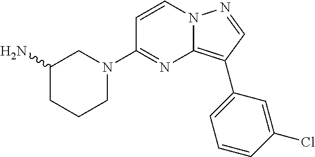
N1(C2=NC3=C(C4=CC=CC(Cl)=C4)C=NN3C=C2)CCCC(N)C1
